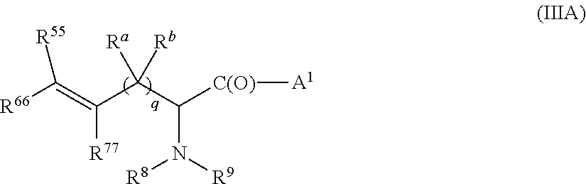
[R66]C(=C(C(C([C(O)][A1])N([R8])[R9])([Ra])[Rb])[R77])[R55]
